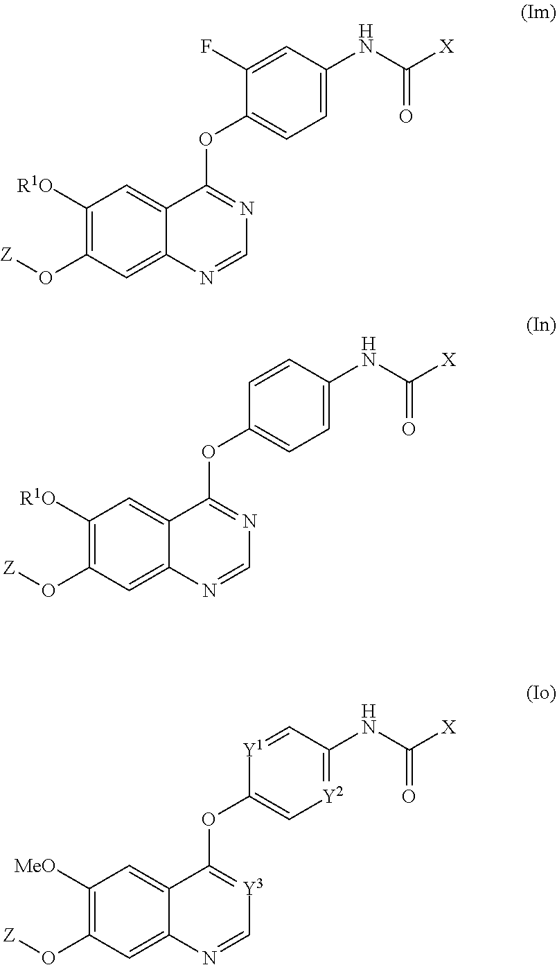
C1([R1O])=C(O[Z])C=C2C(=C1)C(OC1=CC=C(NC([X])=O)C=C1F)=NC=N2.C1([R1O])=C(O[Z])C=C2C(=C1)C(OC1=CC=C(NC([X])=O)C=C1)=NC=N2.C1([MeO])=C(O[Z])C=C2C(=C1)C(OC1=C[Y2]=C(NC([X])=O)C=[Y1]1)=[Y3]C=N2
